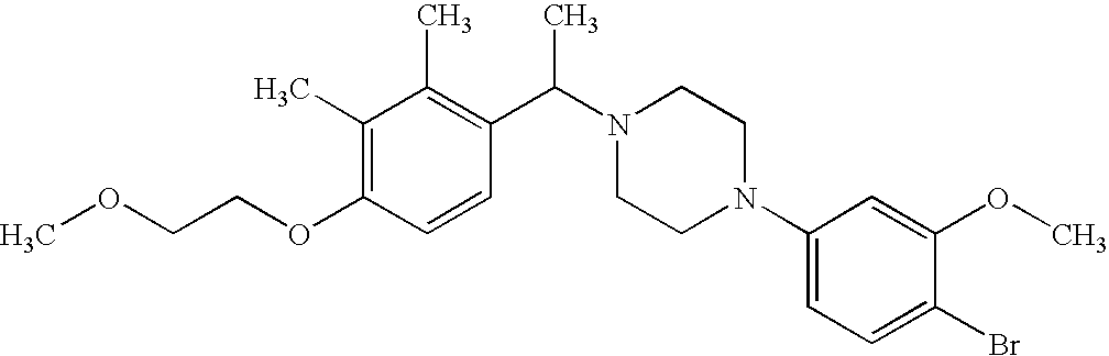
COCCOC1=C(C)C(C)=C(C(N2CCN(C3=CC=C(Br)C(OC)=C3)CC2)C)C=C1
